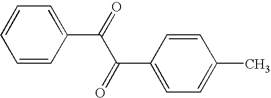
C1=CC(C(=O)C(C2=CC=C(C)C=C2)=O)=CC=C1
